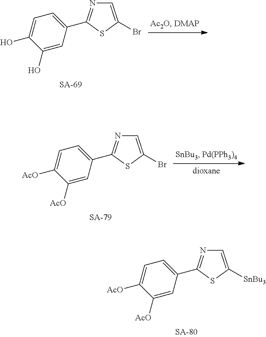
C1=C([SnBu3])SC(C2=CC=C([AcO])C([AcO])=C2)=N1.C1=C(Br)SC(C2=CC=C(O)C(O)=C2)=N1.C1=C(Br)SC(C2=CC=C([AcO])C([AcO])=C2)=N1
